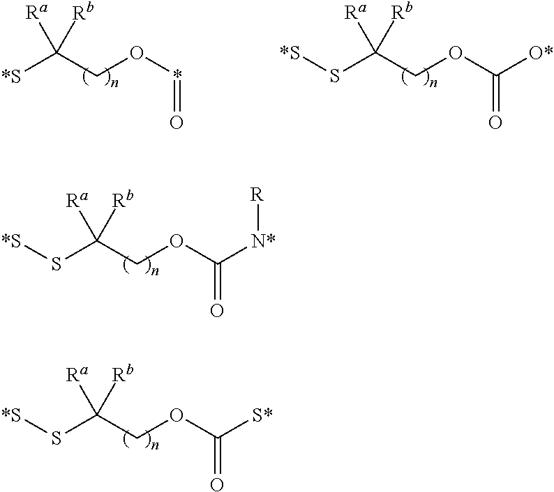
S(C(COC(=O)[N*][R])([Ra])[Rb])[*S].S(C(COC(=O)[S*])([Ra])[Rb])[*S].[*S]C(CO*=O)([Ra])[Rb].S(C(COC(=O)[O*])([Ra])[Rb])[*S]
